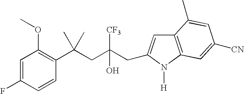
C1=CC(C(CC(CC2=CC3=C(N2[H])C=C([CN])C=C3C)([CF3])O)(C)C)=C(OC)C=C1F
